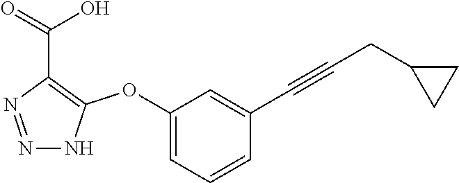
N1=NC(C(=O)O)=C(OC2=CC=CC(C#CCC3CC3)=C2)N1
